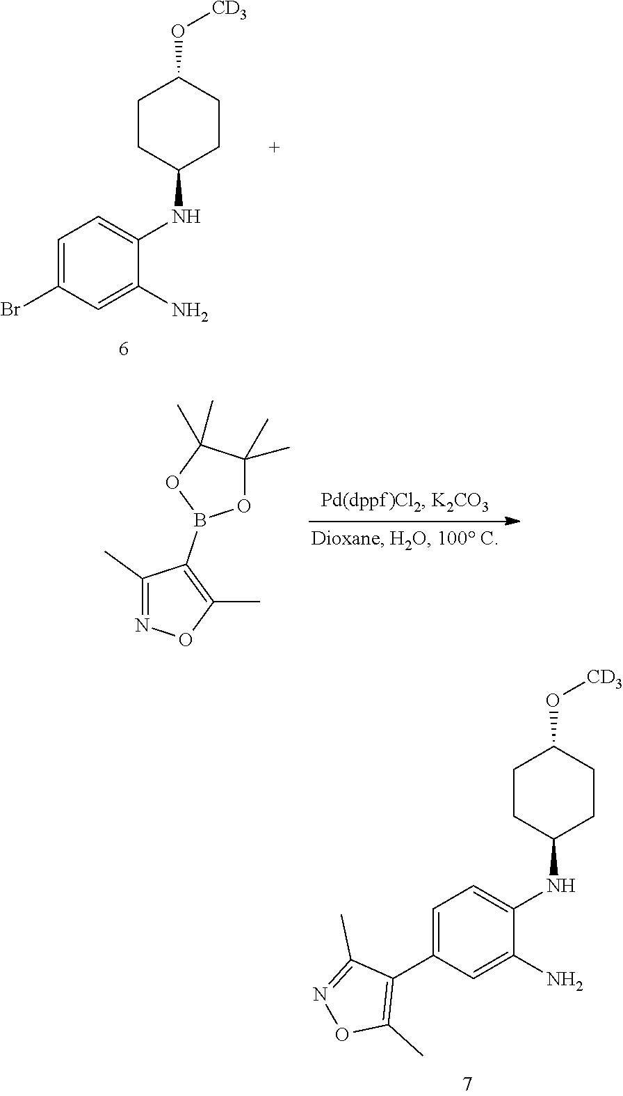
CC1=C(B2OC(C)(C)C(C)(C)O2)C(C)=NO1.C1CC(NC2=CC=C(C3=C(C)ON=C3C)C=C2N)CCC1O[CD3].C1CC(NC2=CC=C(Br)C=C2N)CCC1O[CD3]
